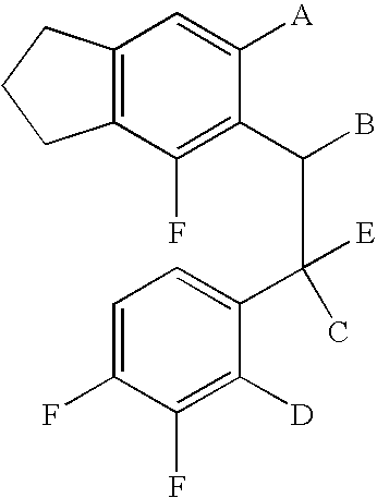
C12=C(C(F)=C(C(B)C(C3=CC=C(F)C(F)=C3[D])(C)[E])C([A])=C1)CCC2
